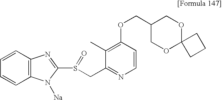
C1=CC2=C(C=C1)N([Na])C(S(CC1=NC=CC(OCC3COC4(OC3)CCC4)=C1C)=O)=N2
